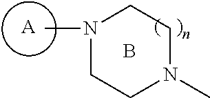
[A].C1CN(C)CCN1C.B
